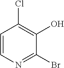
C1=CN=C(Br)C(O)=C1Cl
